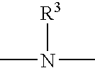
[R3]N(C)C
